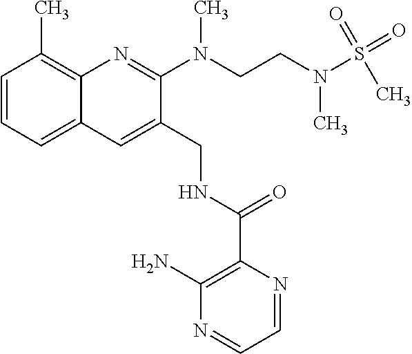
C1=CC=C2C(=C1C)N=C(N(CCN(S(=O)(=O)C)C)C)C(CNC(C1=C(N)N=CC=N1)=O)=C2
